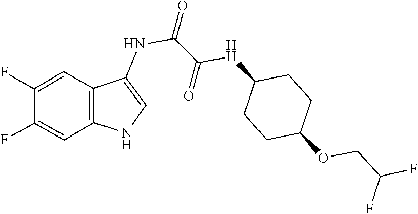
C1C(OCC(F)F)CCC([H]C(C(NC2=CNC3=C2C=C(F)C(F)=C3)=O)=O)C1
